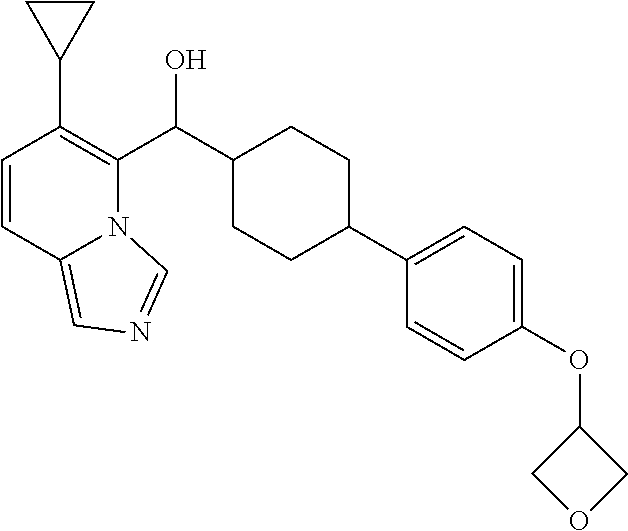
C1=CC2=CN=CN2C(C(C2CCC(C3=CC=C(OC4COC4)C=C3)CC2)O)=C1C1CC1
